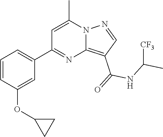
C12=C(C(=O)NC(C)[CF3])C=NN1C(C)=CC(C1=CC=CC(OC3CC3)=C1)=N2
